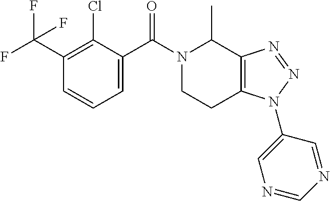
C(C1=C(Cl)C(C(N2CCC3=C(C2C)N=NN3C2=CN=CN=C2)=O)=CC=C1)(F)(F)F
